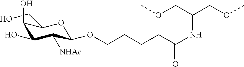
C(C1C(O)C(O)C([NHAc])C(OCCCCC(=O)NC(COC)COC)O1)O
